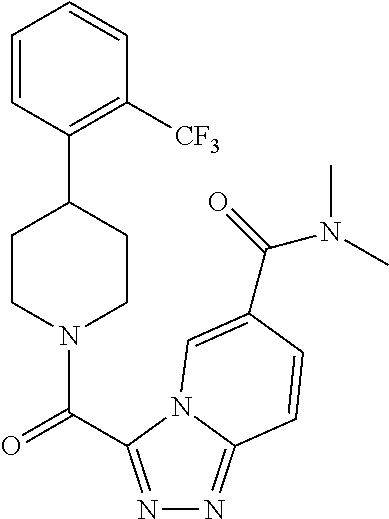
C1=CC(C2CCN(C(=O)C3=NN=C4N3C=C(C(=O)N(C)C)C=C4)CC2)=C([CF3])C=C1
